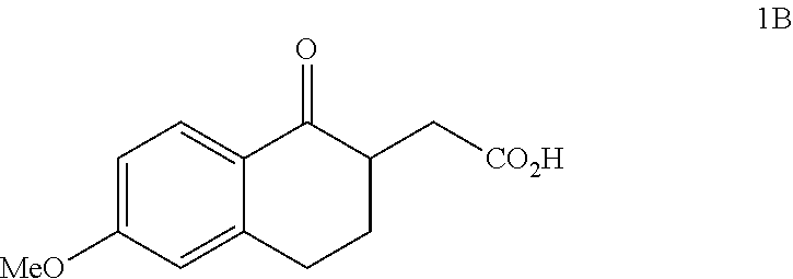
C1=C([MeO])C=C2C(=C1)C(=O)C(C[CO2H])CC2
